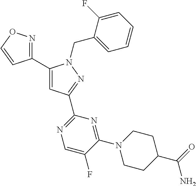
C1(C2=NOC=C2)=CC(C2=NC=C(F)C(N3CCC(C(=O)N)CC3)=N2)=NN1CC1=CC=CC=C1F
